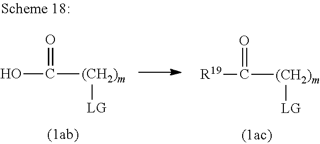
[R19]C(=O)[(CH2)m][LG].OC(=O)[(CH2)m][LG]
